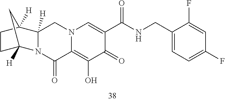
C1(CNC(C2=CN3C(=C(O)C2=O)C(=O)N2C([H])(C3)C3([H])CCC2([H])C3)=O)=CC=C(F)C=C1F
